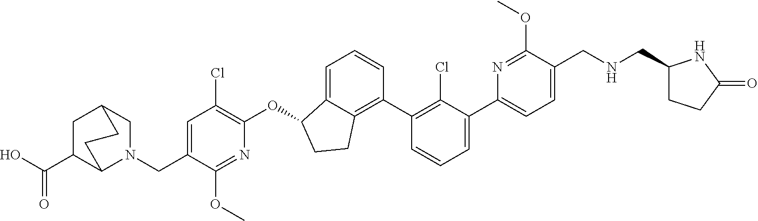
C1=C(C2=CC=CC(C3=C4C(=CC=C3)C(OC3=C(Cl)C=C(CN5CC6CC(C(O)=O)C5CC6)C(OC)=N3)CC4)=C2Cl)N=C(OC)C(CNCC2CCC(=O)N2)=C1
